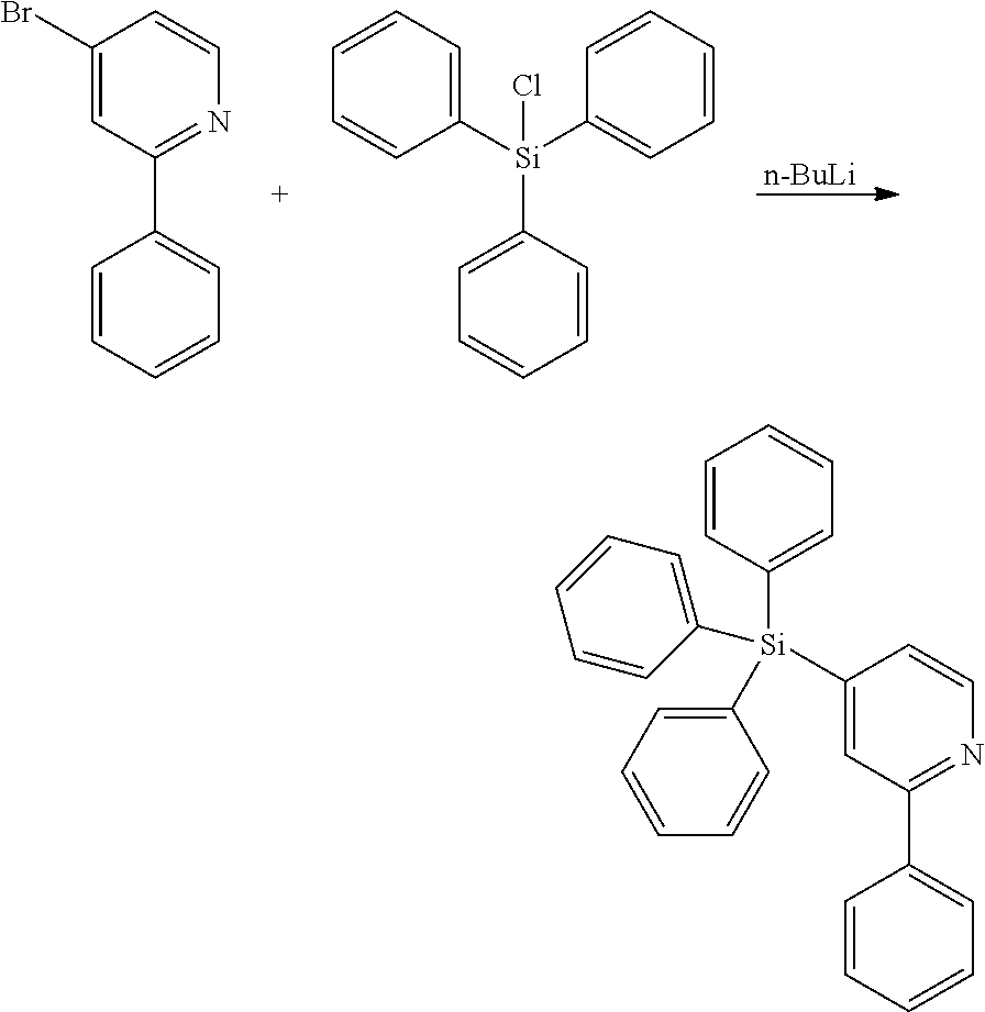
[n-BuLi].C1(Br)=CC(C2=CC=CC=C2)=NC=C1.C1([Si](C2=CC=CC=C2)(C2=CC=CC=C2)Cl)=CC=CC=C1.C1([Si](C2=CC=CC=C2)(C2=CC=CC=C2)C2=CC=CC=C2)=CC(C2=CC=CC=C2)=NC=C1
